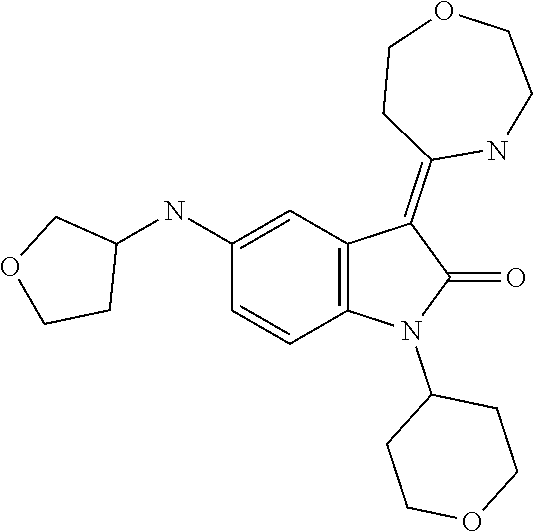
C1COCCC1N1C(=O)C(=C2CCOCCN2)C2=C1C=CC(NC1CCOC1)=C2
